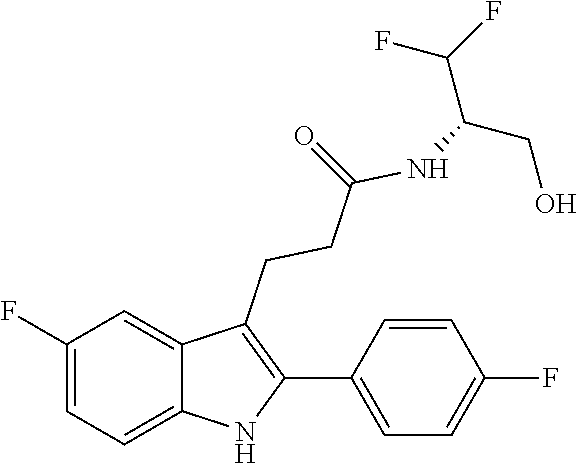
C1=CC(F)=CC=C1C1=C(CCC(=O)NC(CO)C(F)F)C2=CC(F)=CC=C2N1
